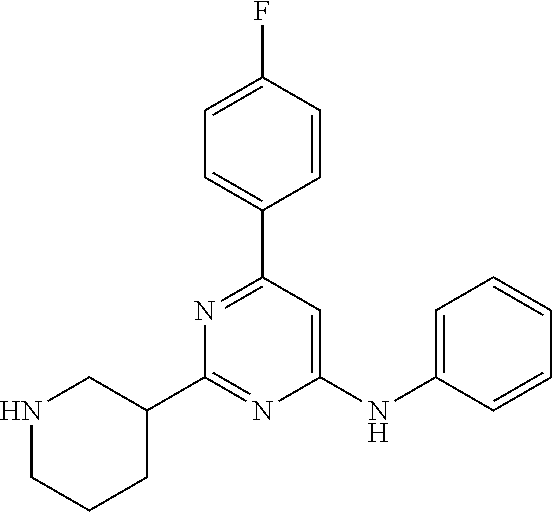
C1(NC2=CC=CC=C2)=CC(C2=CC=C(F)C=C2)=NC(C2CNCCC2)=N1
